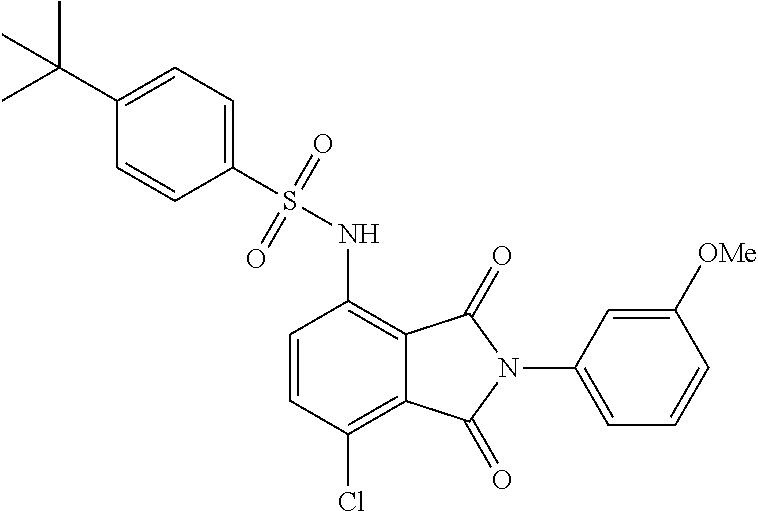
C1(C(C)(C)C)=CC=C(S(=O)(=O)NC2=C3C(=C(Cl)C=C2)C(=O)N(C2=CC=CC([OMe])=C2)C3=O)C=C1
